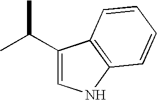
CC(C)C1=CNC2=C1C=CC=C2
